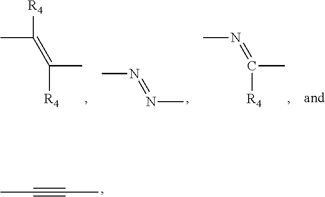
CC(=C(C)[R4])[R4].CN=NC.CC(=NC)[R4].CC#CC
